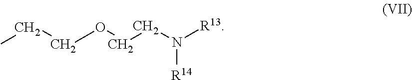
O(CCN([R13])[R14])CCC
